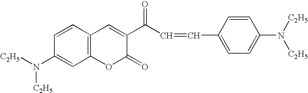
C1=CC2=C(C=C1N([C2H5])[C2H5])OC(=O)C(C(C=CC1=CC=C(N([C2H5])[C2H5])C=C1)=O)=C2
